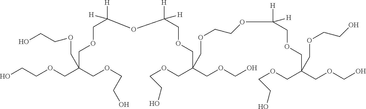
OCCOCC(COCCO)(COCCO)COCC([H])([H])OC(COCC(COCO)(COCCO)COCCOC(COCC(COCO)(COCCO)COCCO)([H])[H])([H])[H]
